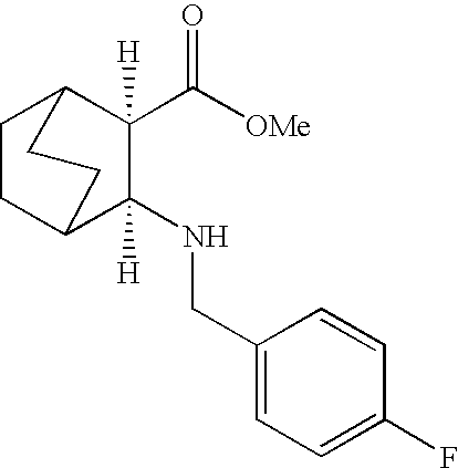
C1CC2C(NCC3=CC=C(F)C=C3)([H])C(C([OMe])=O)([H])C1CC2
